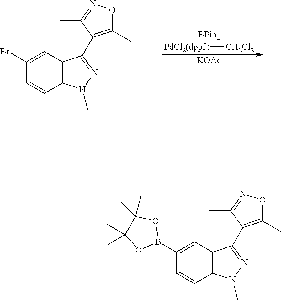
[PdCl2(dppf)][CH2Cl2].[KOAc].C1(C)=C(C2=NN(C)C3=C2C=C(Br)C=C3)C(C)=NO1.C1(C)=C(C2=NN(C)C3=C2C=C(B2OC(C)(C)C(C)(C)O2)C=C3)C(C)=NO1
